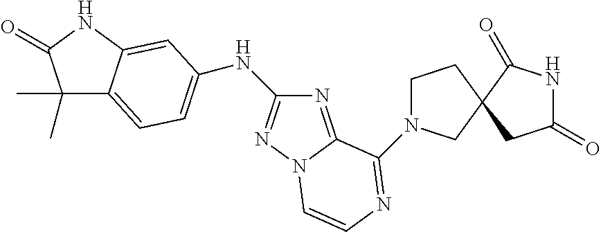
C1(C)(C)C2=CC=C(NC3=NN4C(=N3)C(N3CCC5(C3)C(=O)NC(=O)C5)=NC=C4)C=C2NC1=O
